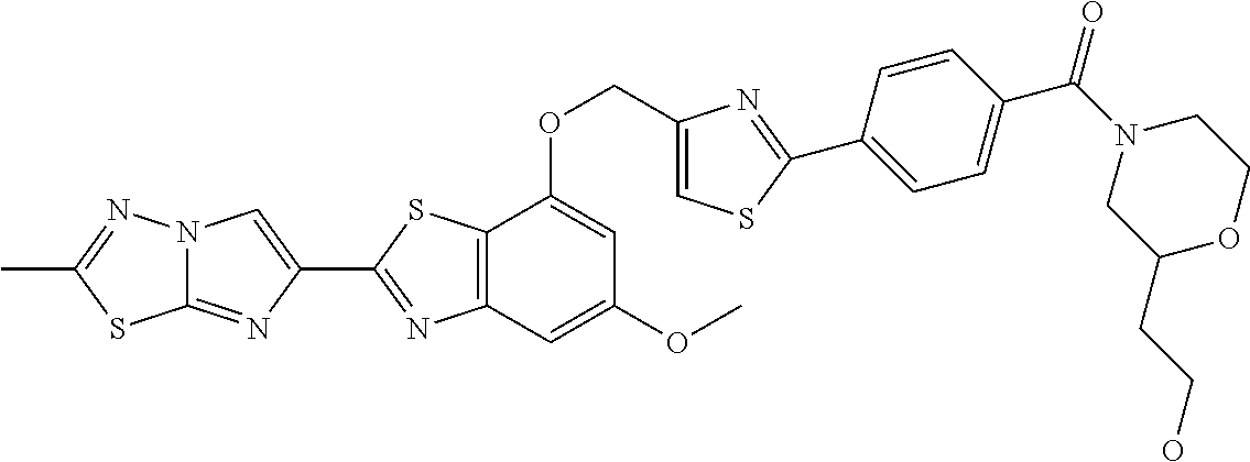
C12=NC(C3=NC4=C(S3)C(OCC3=CSC(C5=CC=C(C(N6CC(CCO)OCC6)=O)C=C5)=N3)=CC(OC)=C4)=CN1N=C(C)S2
